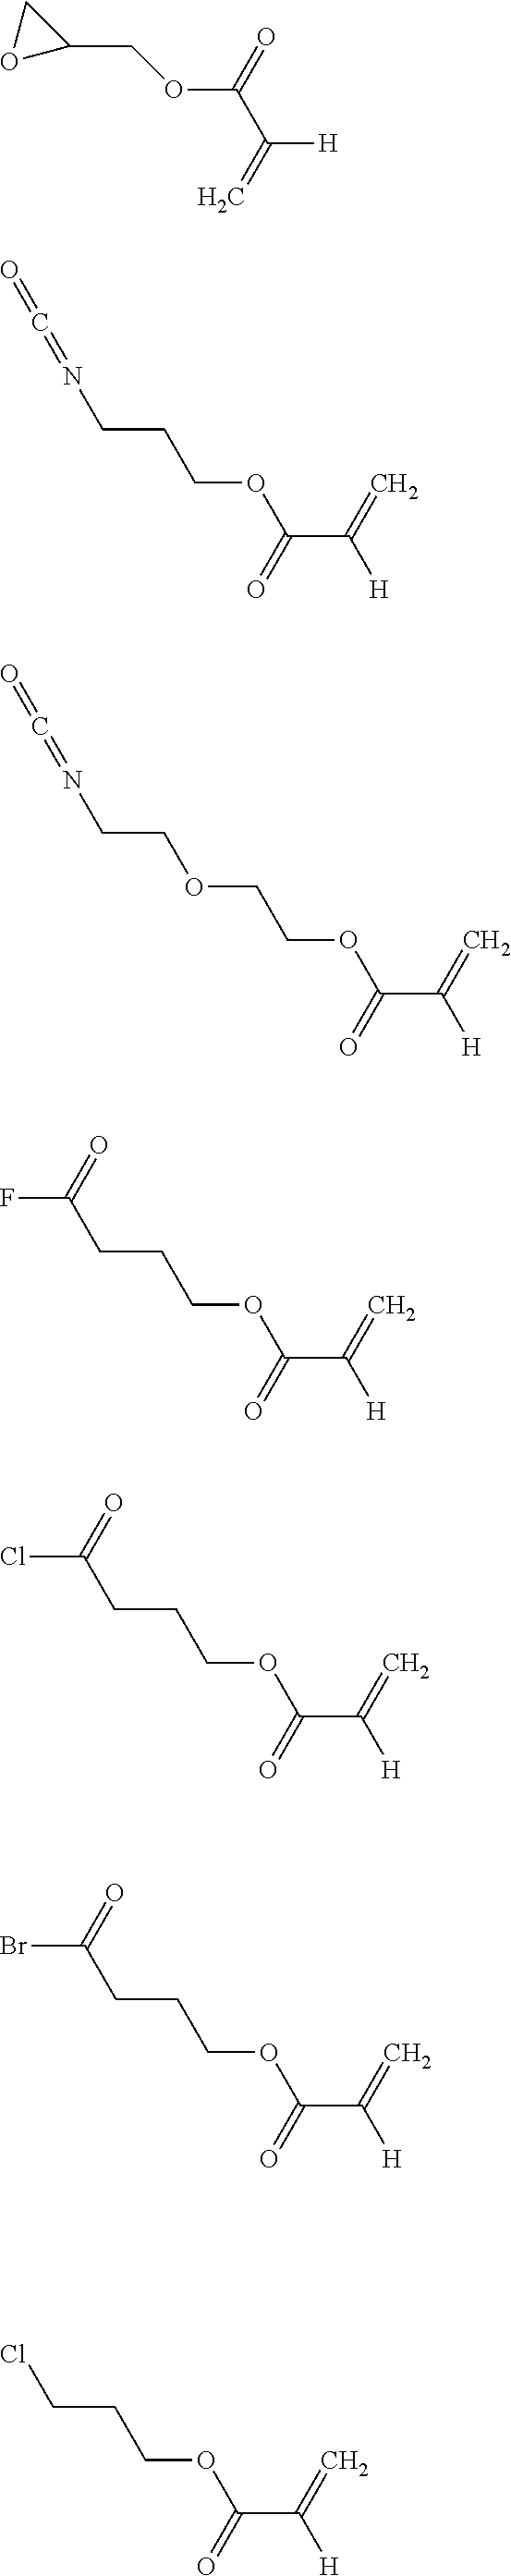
[H]C(C(OCC1CO1)=O)=C.C(C([H])=C)(OCCCN=C=O)=O.C(C([H])=C)(OCCOCCN=C=O)=O.C(C([H])=C)(OCCCC(F)=O)=O.C(C([H])=C)(OCCCC(Cl)=O)=O.C(C([H])=C)(OCCCC(Br)=O)=O.C(C([H])=C)(OCCCCl)=O
